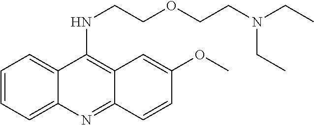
N(C1=C2C=C(OC)C=CC2=NC2=CC=CC=C12)CCOCCN(CC)CC
